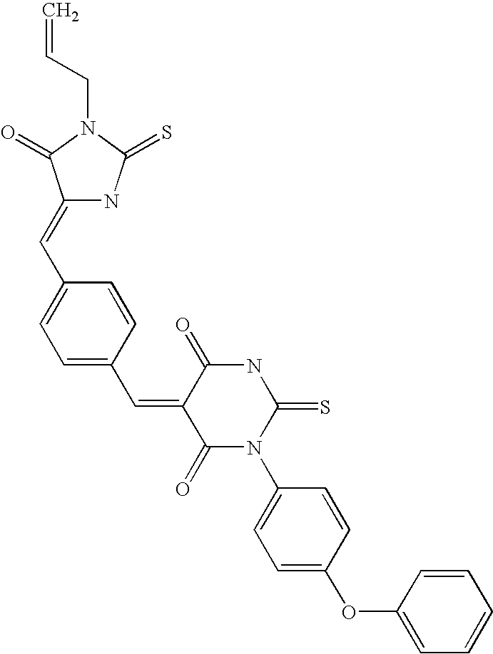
C=CCN1C(=O)C(=CC2=CC=C(C=C3C(=O)N(C4=CC=C(OC5=CC=CC=C5)C=C4)C(=S)NC3=O)C=C2)NC1=S
